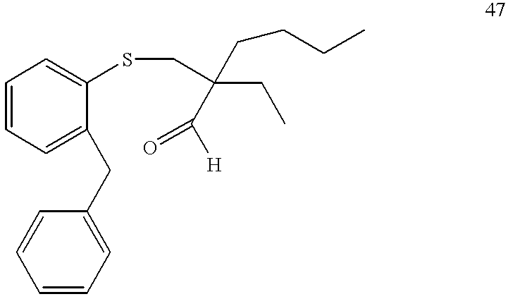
C1=CC=C(CC2=CC=CC=C2)C(SCC(CC)(C([H])=O)CCCC)=C1
